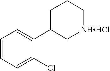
C1=CC=C(Cl)C(C2C[NHHCl]CCC2)=C1
